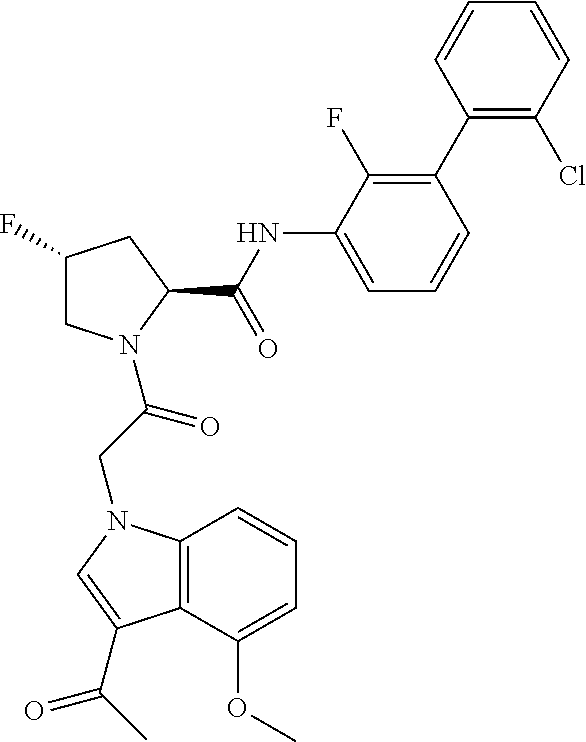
C1(F)CN(C(CN2C3=C(C(OC)=CC=C3)C(C(C)=O)=C2)=O)C(C(NC2=CC=CC(C3=C(Cl)C=CC=C3)=C2F)=O)C1
